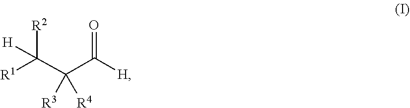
[R1]C(C(C(=O)[H])([R4])[R3])([H])[R2]
